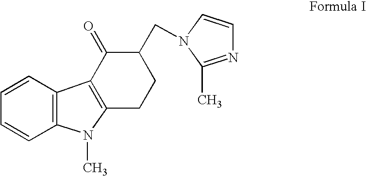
C12=C(C=CC=C1)C1=C(N2C)CCC(CN2C=CN=C2C)C1=O
